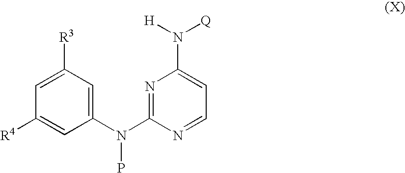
N1=C(N(C2=CC([R3])=CC([R4])=C2)P)N=CC=C1N([H])[Q]
